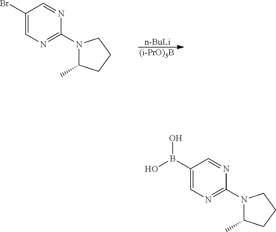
[n-BuLi].[(i-PrO)3B].C1(Br)=CN=C(N2C(C)CCC2)N=C1.C1(B(O)O)=CN=C(N2C(C)CCC2)N=C1
